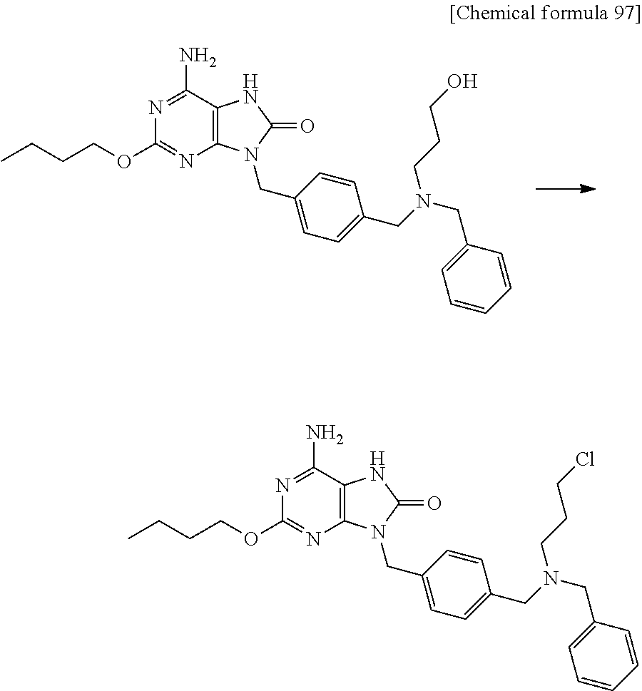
C12=C(C(N)=NC(OCCCC)=N1)NC(=O)N2CC1=CC=C(CN(CC2=CC=CC=C2)CCCO)C=C1.C12=C(C(N)=NC(OCCCC)=N1)NC(=O)N2CC1=CC=C(CN(CC2=CC=CC=C2)CCCCl)C=C1
